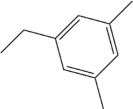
C1=C(C)C=C(C)C=C1CC
